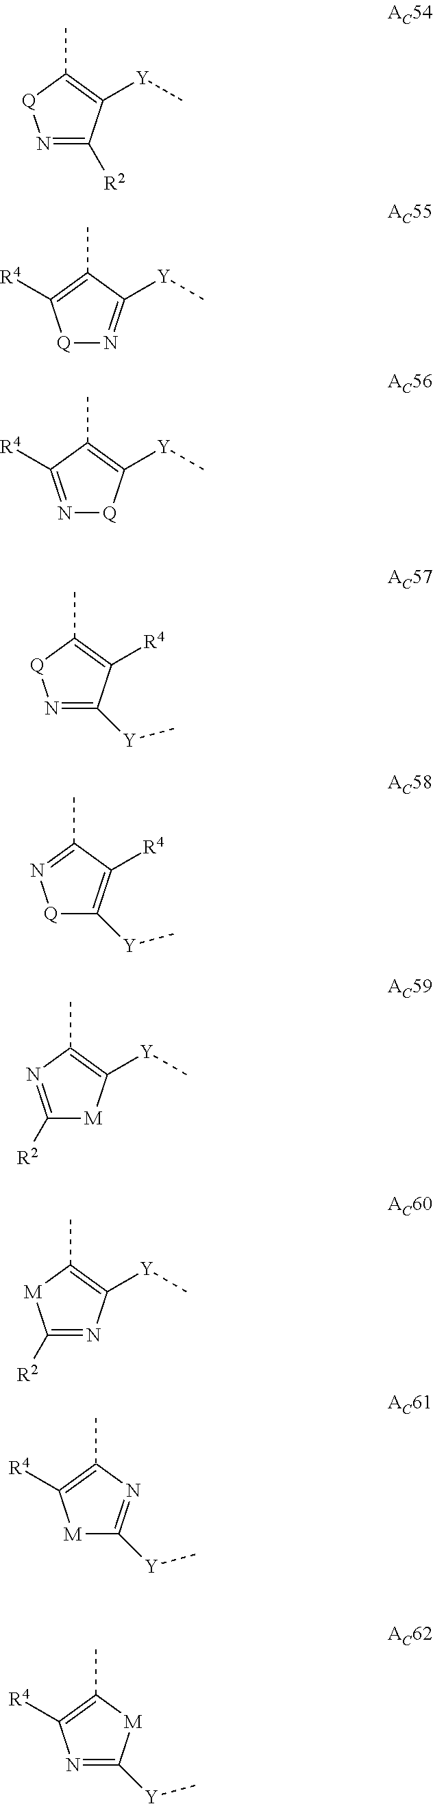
N1=C([R2])C([Y]C)=C(C)[Q]1.[Q]1N=C([Y]C)C(C)=C1[R4].N1=C([R4])C(C)=C([Y]C)[Q]1.N1=C([Y]C)C([R4])=C(C)[Q]1.[Q]1C([Y]C)=C([R4])C(C)=N1.C1([R2])=NC(C)=C([Y]C)[M]1.C1([R2])=NC([Y]C)=C(C)[M]1.[M]1C([Y]C)=NC(C)=C1[R4].N1=C([Y]C)[M]C(C)=C1[R4]
